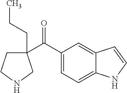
C(=O)(C1(CCC)CCNC1)C1=CC=C2C(=C1)C=CN2
